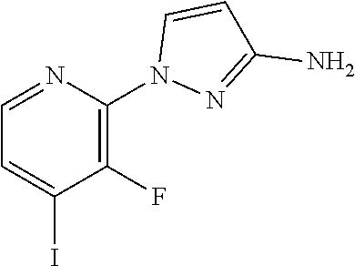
C1(F)=C(N2N=C(N)C=C2)N=CC=C1I
